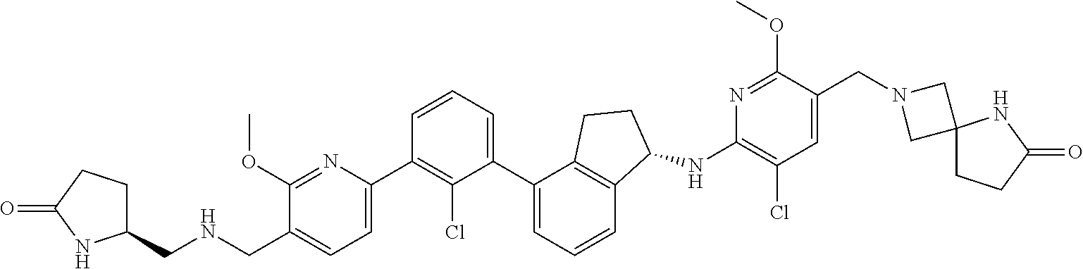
C1(CNCC2=CC=C(C3=C(Cl)C(C4=CC=CC5=C4CCC5NC4=C(Cl)C=C(CN5CC6(C5)CCC(=O)N6)C(OC)=N4)=CC=C3)N=C2OC)CCC(=O)N1
